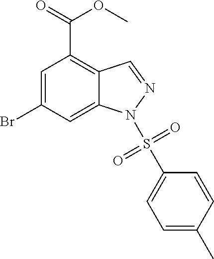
BrC1=CC(C(=O)OC)=C2C=NN(S(=O)(=O)C3=CC=C(C)C=C3)C2=C1
